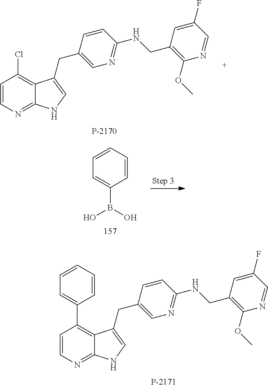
C1=CN=C2C(=C1C1=CC=CC=C1)C(CC1=CN=C(NCC3=C(OC)N=CC(F)=C3)C=C1)=CN2.C1=CN=C2C(=C1Cl)C(CC1=CN=C(NCC3=C(OC)N=CC(F)=C3)C=C1)=CN2.C1=CC=CC(B(O)O)=C1
